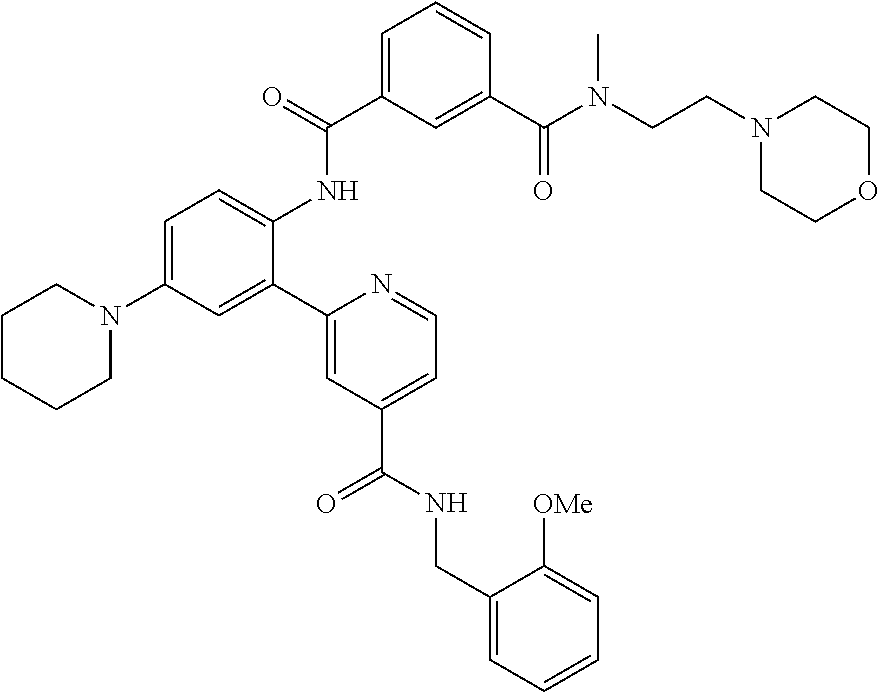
C1=C(N2CCCCC2)C=C(C2=CC(C(=O)NCC3=CC=CC=C3[OMe])=CC=N2)C(NC(C2=CC=CC(C(N(CCN3CCOCC3)C)=O)=C2)=O)=C1
